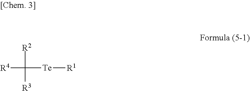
[R2]C([R3])([Te][R1])[R4]
